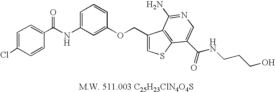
C1(C(NC2=CC=CC(OCC3=CSC4=C3C(N)=NC=C4C(NCCCO)=O)=C2)=O)=CC=C(Cl)C=C1
